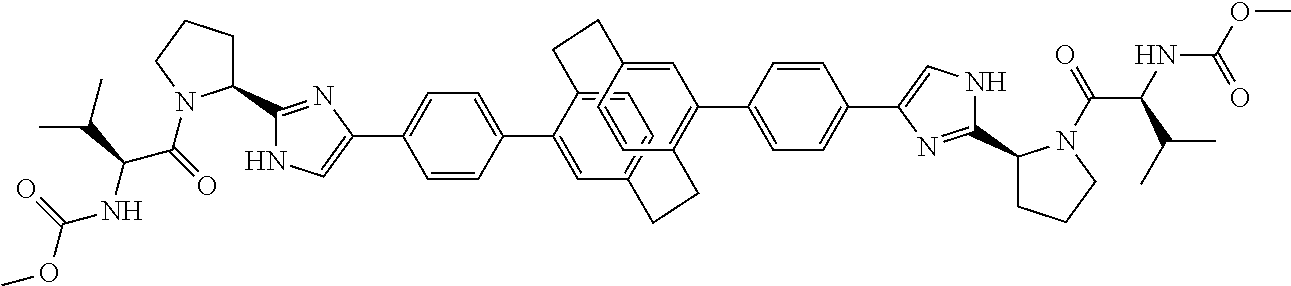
C1=C2C(C3=CC=C(C4=CNC(C5CCCN5C(=O)C(C(C)C)NC(=O)OC)=N4)C=C3)=CC(=C1)CCC1=C(C3=CC=C(C4=CNC(C5CCCN5C(=O)C(C(C)C)NC(=O)OC)=N4)C=C3)C=C(C=C1)CC2
